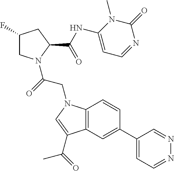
C12=C(C=C(C3=CC=NN=C3)C=C1)C(C(C)=O)=CN2CC(N1CC(F)CC1C(=O)NC1=CC=NC(=O)N1C)=O
